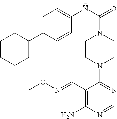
C1(N2CCN(C(=O)NC3=CC=C(C4CCCCC4)C=C3)CC2)=NC=NC(N)=C1C=NOC
